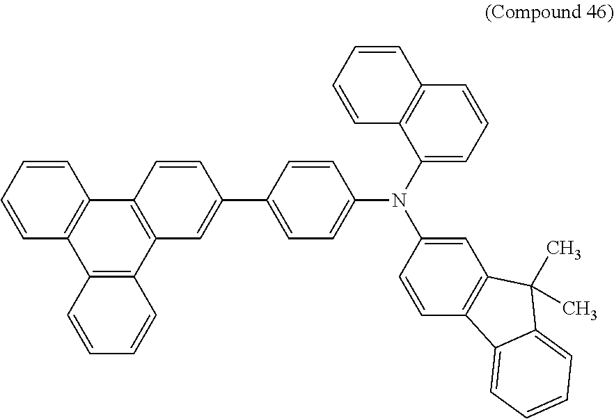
C1=CC=CC2=C1C1=C(C3=C2C=CC=C3)C=C(C2=CC=C(N(C3=CC=CC4=C3C=CC=C4)C3=CC4=C(C=C3)C3=CC=CC=C3C4(C)C)C=C2)C=C1
